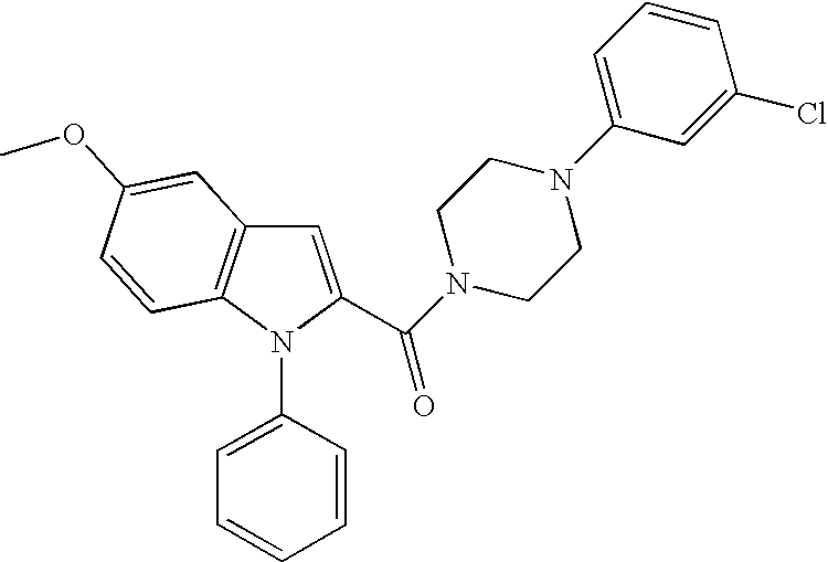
C1=C(C(N2CCN(C3=CC=CC(Cl)=C3)CC2)=O)N(C2=CC=CC=C2)C2=C1C=C(OC)C=C2
